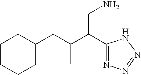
C(C(C1=NN=NN1)CN)(CC1CCCCC1)C
